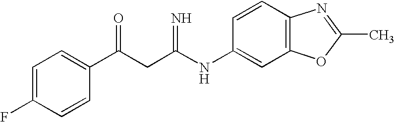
C1=C(F)C=CC(C(CC(NC2=CC3=C(C=C2)N=C(C)O3)=N)=O)=C1
